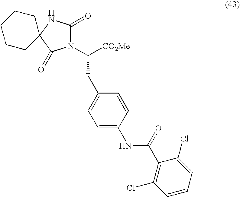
N1(C(CC2=CC=C(NC(C3=C(Cl)C=CC=C3Cl)=O)C=C2)[CO2Me])C(=O)NC2(C1=O)CCCCC2
